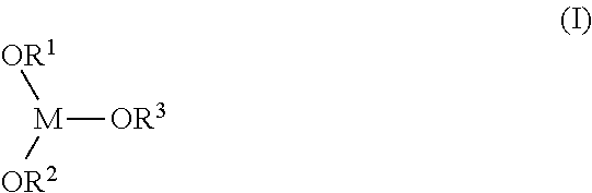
[M]([OR3])([OR1])[OR2]
